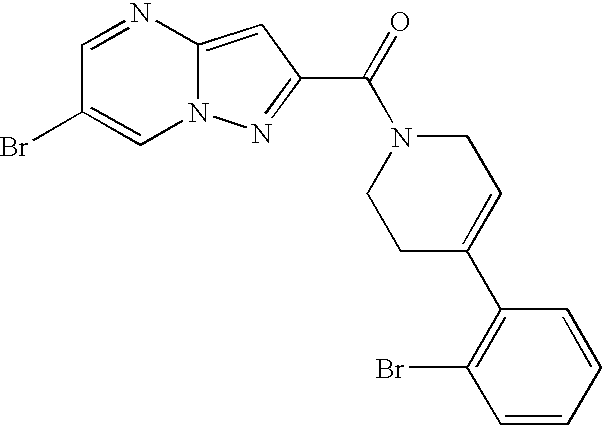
C1=NC2=CC(C(=O)N3CCC(C4=C(Br)C=CC=C4)=CC3)=NN2C=C1Br
